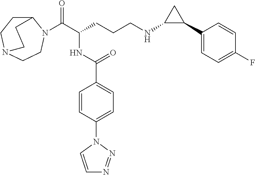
C(C(CCCNC1C(C2=CC=C(F)C=C2)C1)NC(C1=CC=C(N2C=CN=N2)C=C1)=O)(=O)N1C2CCN(CC1)CC2
